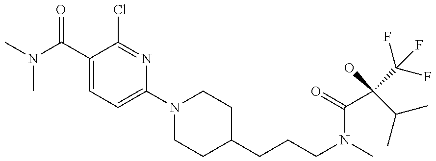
CN(C(C1=CC=C(N2CCC(CCCN(C)C(=O)C(C(C)C)(O)C(F)(F)F)CC2)N=C1Cl)=O)C
